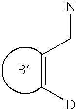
NCC=C[D]
